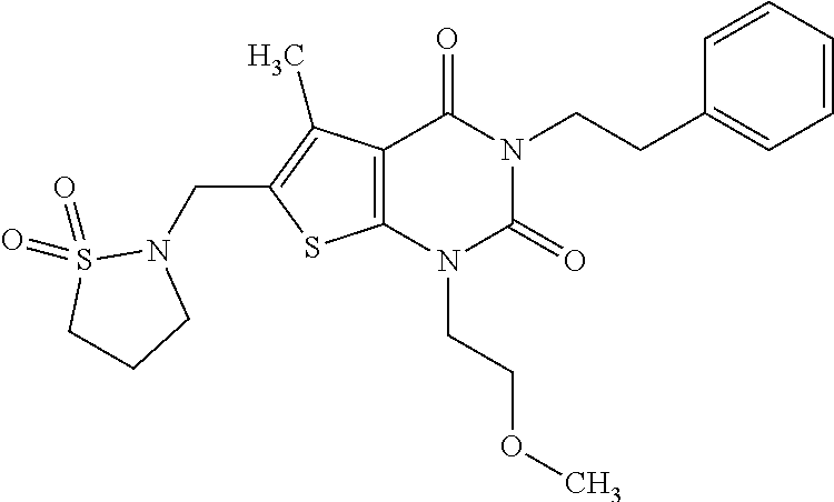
C12=C(N(CCOC)C(=O)N(CCC3=CC=CC=C3)C1=O)SC(CN1CCCS1(=O)=O)=C2C
